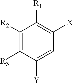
C1([R2])=C([R3])C([Y])=CC([X])=C1[R1]
